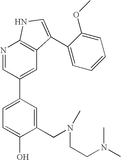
C1(CN(CCN(C)C)C)=CC(C2=CC3=C(N=C2)NC=C3C2=CC=CC=C2OC)=CC=C1O
